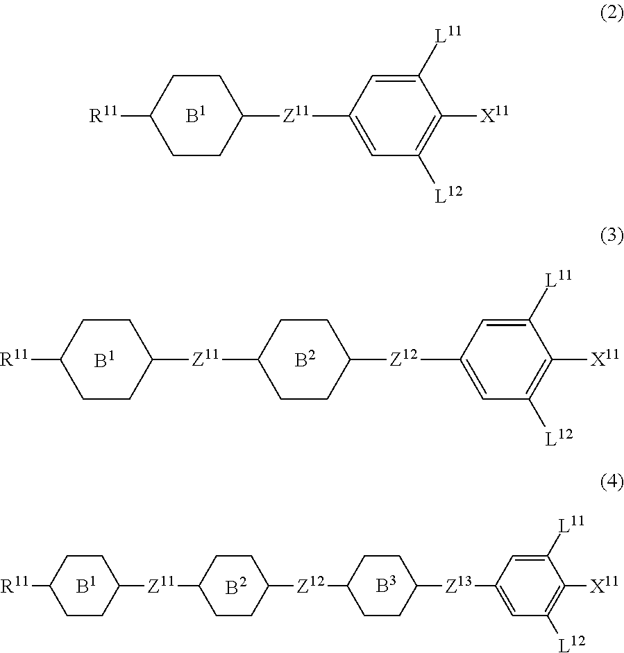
C1CC([Z11]C2=CC([L12])=C([X11])C([L11])=C2)CCC1[R11].C1CC([Z11]C2CCC([Z12]C3=CC([L12])=C([X11])C([L11])=C3)CC2)CCC1[R11].[B2].C1CC([Z11]C2CCC([Z12]C3CCC([Z13]C4=CC([L12])=C([X11])C([L11])=C4)CC3)CC2)CCC1[R11]
